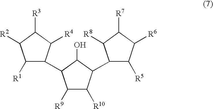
C1([R1])C(C2C([R9])C([R10])C(C3C([R5])C([R6])C([R7])C3[R8])C2O)C([R4])C([R3])C1[R2]
